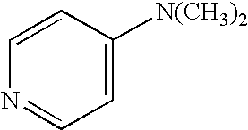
C1=C([N(CH3)2])C=CN=C1
